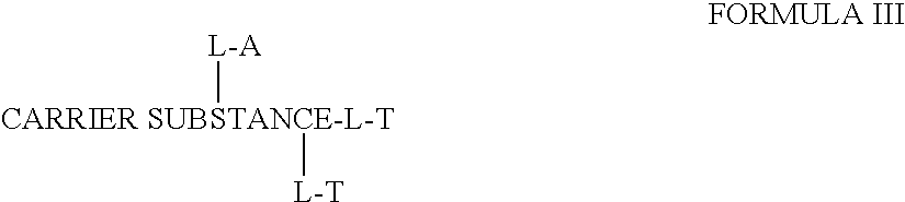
[CARRIER SUBSTANCE-L-T]([L-A])[L-T]
